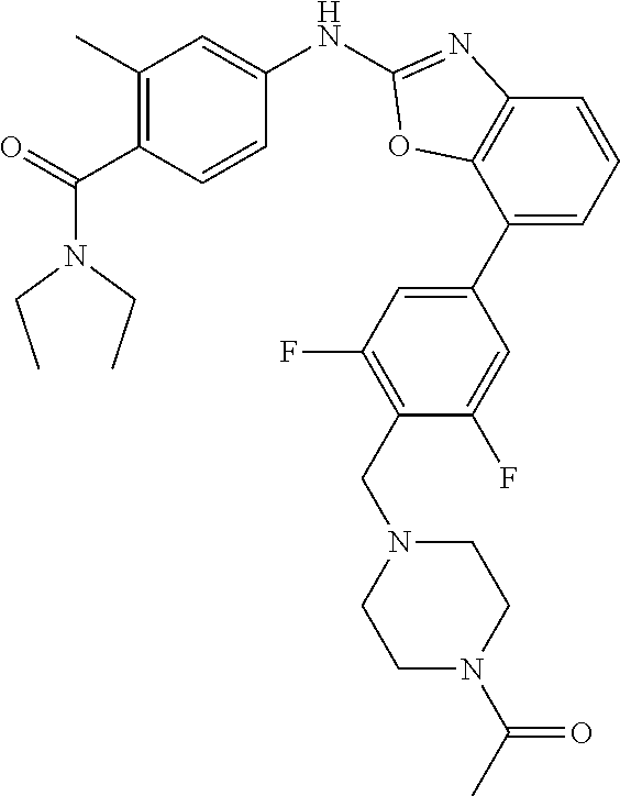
C1(C)=C(C(N(CC)CC)=O)C=CC(NC2=NC3=C(C(C4=CC(F)=C(CN5CCN(C(=O)C)CC5)C(F)=C4)=CC=C3)O2)=C1
